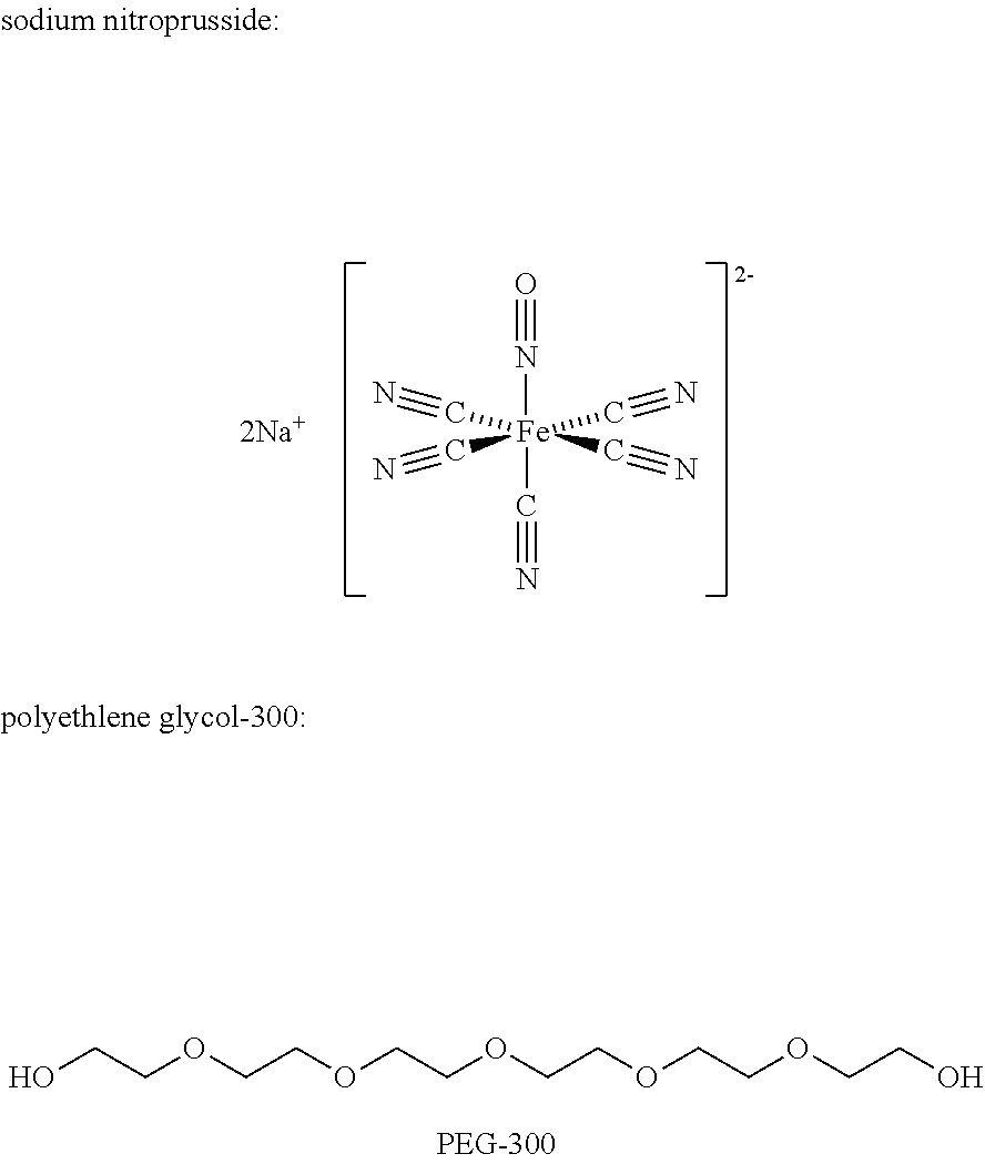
O#N[Fe](C#N)(C#N)(C#N)(C#N)C#N.OCCOCCOCCOCCOCCOCCO
